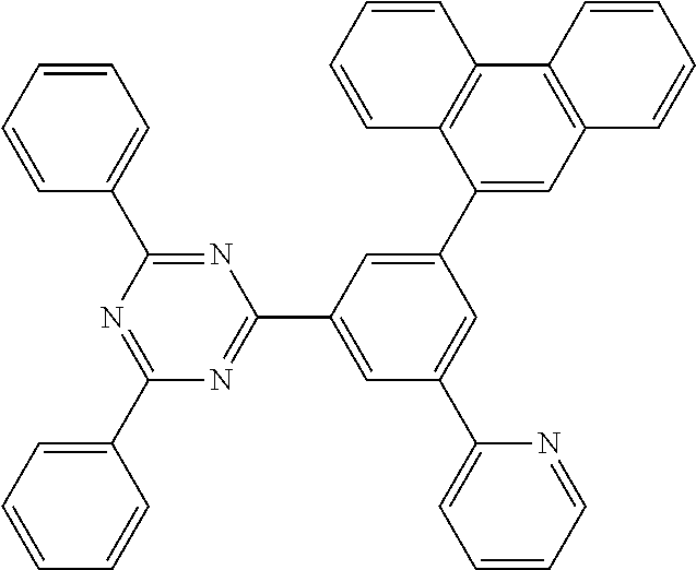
C1(C2=CC(C3=NC(C4=CC=CC=C4)=NC(C4=CC=CC=C4)=N3)=CC(C3=CC=CC=N3)=C2)=CC2=C(C3=C1C=CC=C3)C=CC=C2
